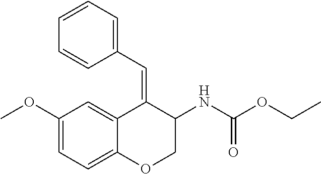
C1(OC)=CC=C2C(=C1)C(=CC1=CC=CC=C1)C(NC(OCC)=O)CO2
